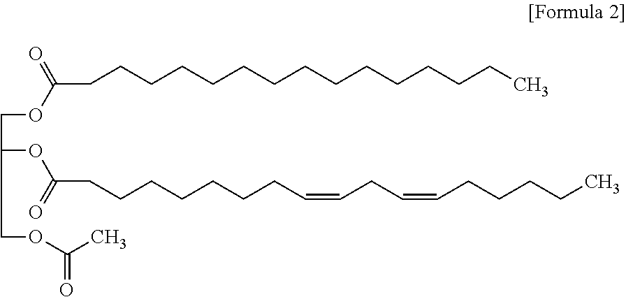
C(C(OC(=O)CCCCCCCC=CCC=CCCCCC)COC(C)=O)OC(=O)CCCCCCCCCCCCCCC
